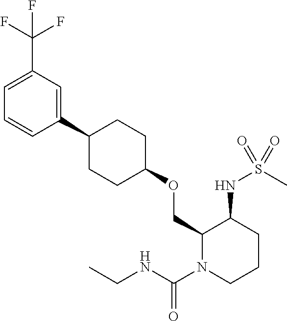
C1(OCC2N(C(=O)NCC)CCCC2NS(=O)(C)=O)CCC(C2=CC(C(F)(F)F)=CC=C2)CC1
